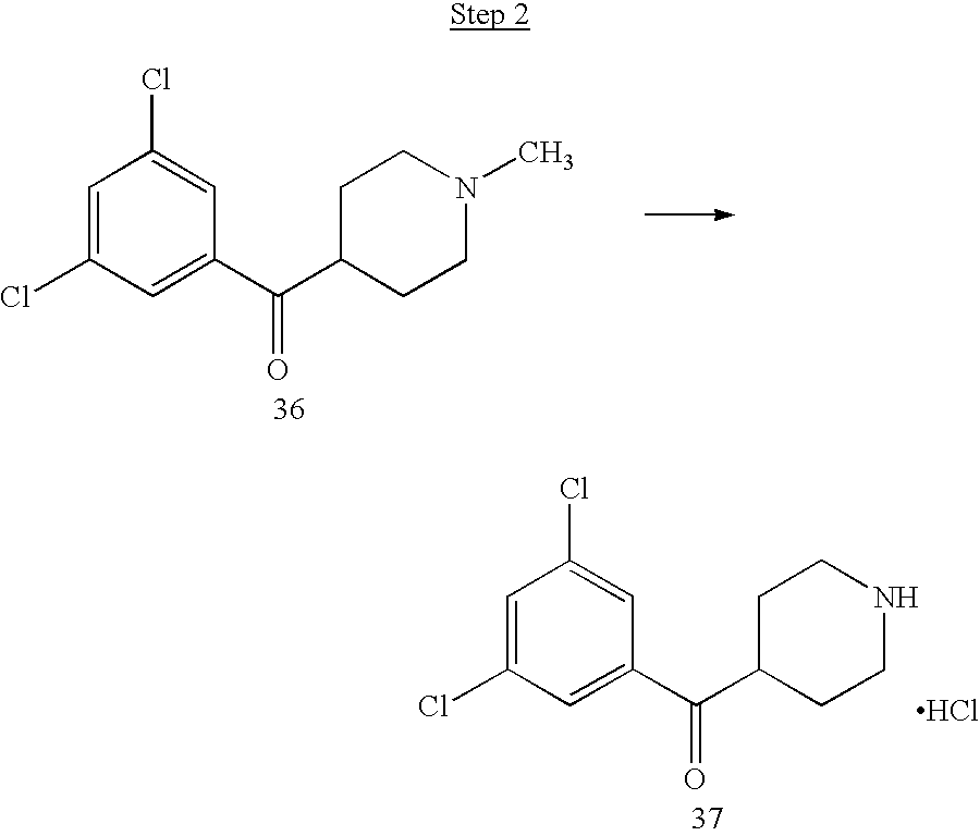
C1=C(Cl)C=C(C(C2CCN(C)CC2)=O)C=C1Cl.Cl.C1=C(Cl)C=C(C(C2CCNCC2)=O)C=C1Cl
